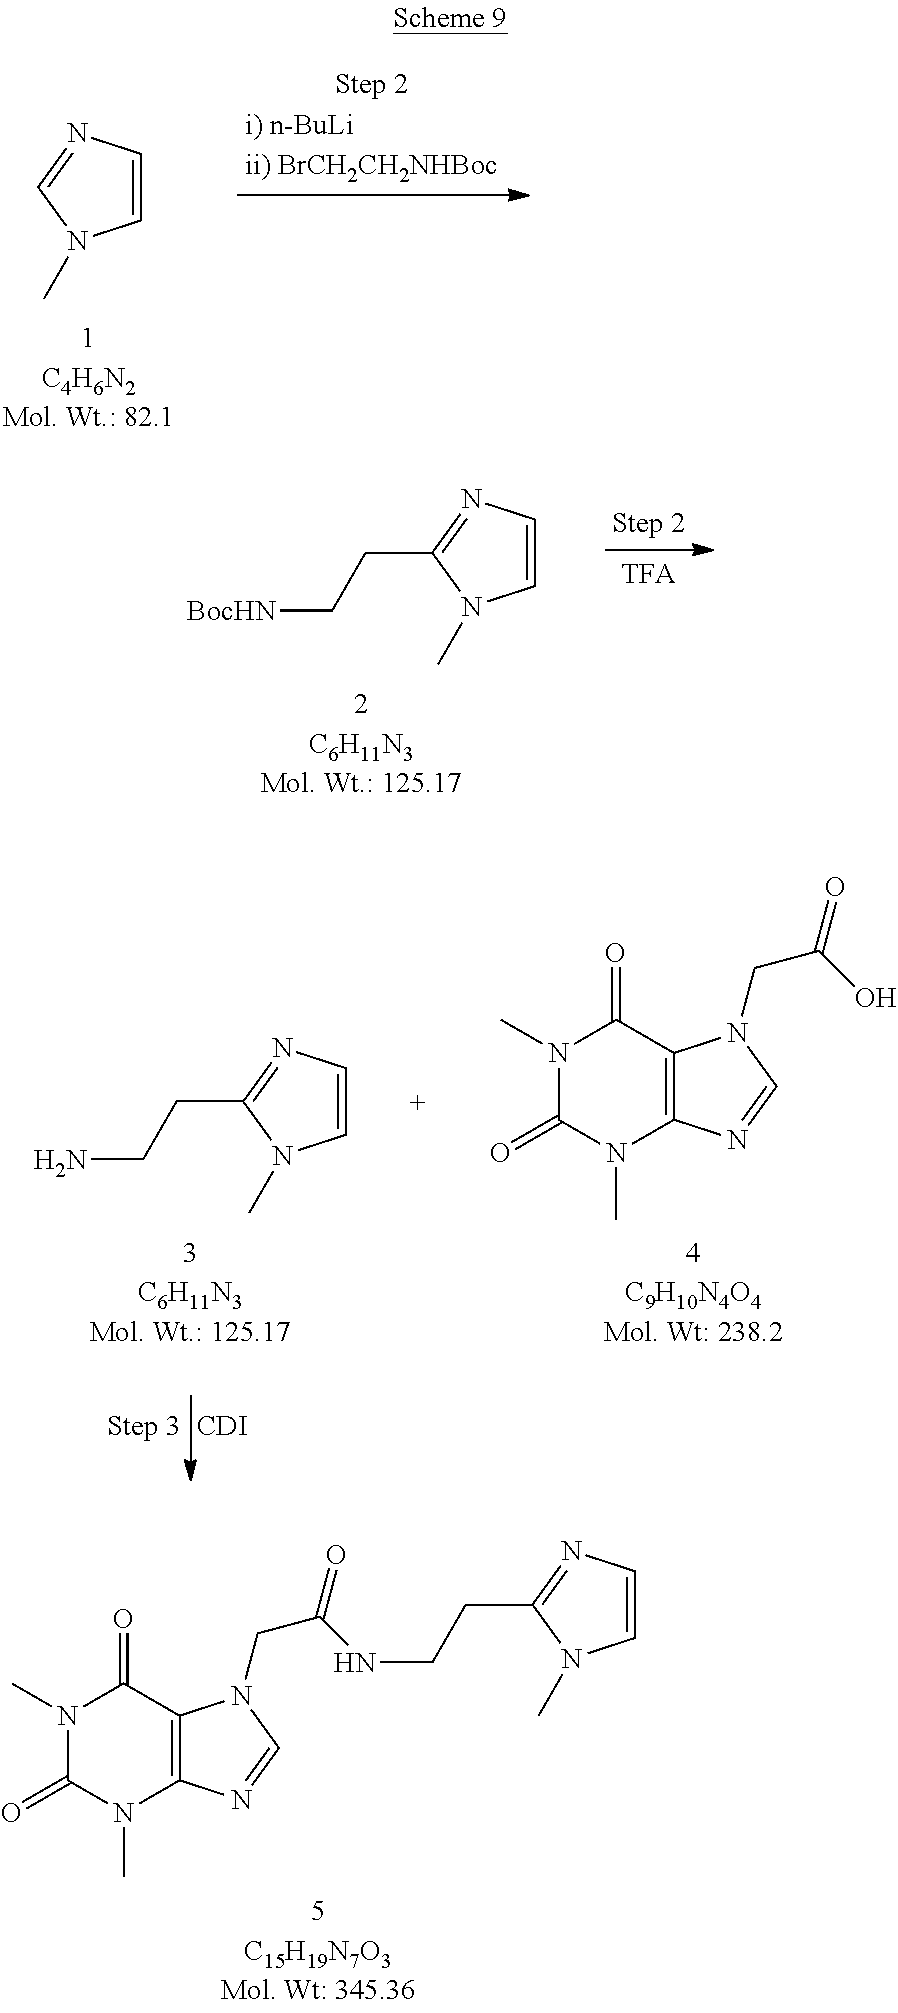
N1(C)C(=O)N(C)C2=C(C1=O)N(CC(=O)NCCC1=NC=CN1C)C=N2.C1=CN=CN1C.C1=CN=C(CC[BocHN])N1C.C1=CN=C(CCN)N1C.N1(C)C(=O)N(C)C2=C(C1=O)N(CC(O)=O)C=N2.[CDI]
